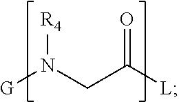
[G]N(CC([L])=O)[R4]
